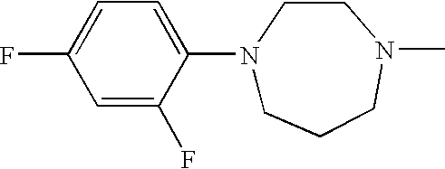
C1=C(N2CCCN(C)CC2)C(F)=CC(F)=C1
